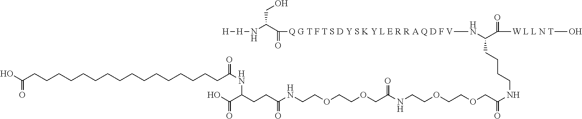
[H][H]NC(C([Q G T F T S D Y S K Y L E R R A Q D F V]NC(C(=O)[W L L N T]O)CCCCNC(COCCOCCNC(COCCOCCNC(CCC(C(O)=O)NC(CCCCCCCCCCCCCCCCC(O)=O)=O)=O)=O)=O)=O)CO
